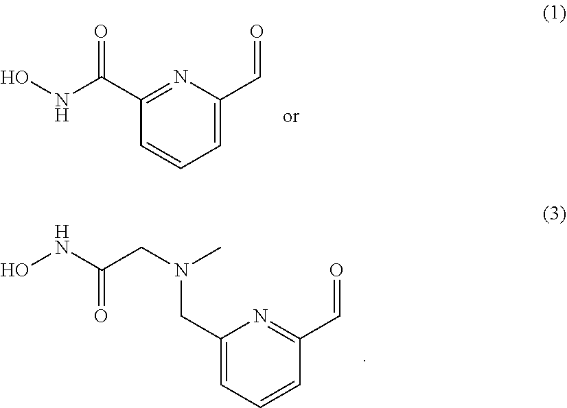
C1=CC(C(NO)=O)=NC(C=O)=C1.C1=CC(C=O)=NC(CN(C)CC(NO)=O)=C1
